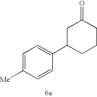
C1=C([Me])C=CC(C2CCCC(=O)C2)=C1
